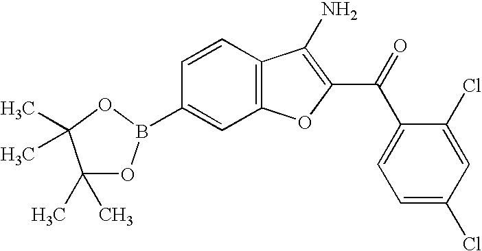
C12=C(C=CC(B3OC(C)(C)C(C)(C)O3)=C1)C(N)=C(C(C1=CC=C(Cl)C=C1Cl)=O)O2
